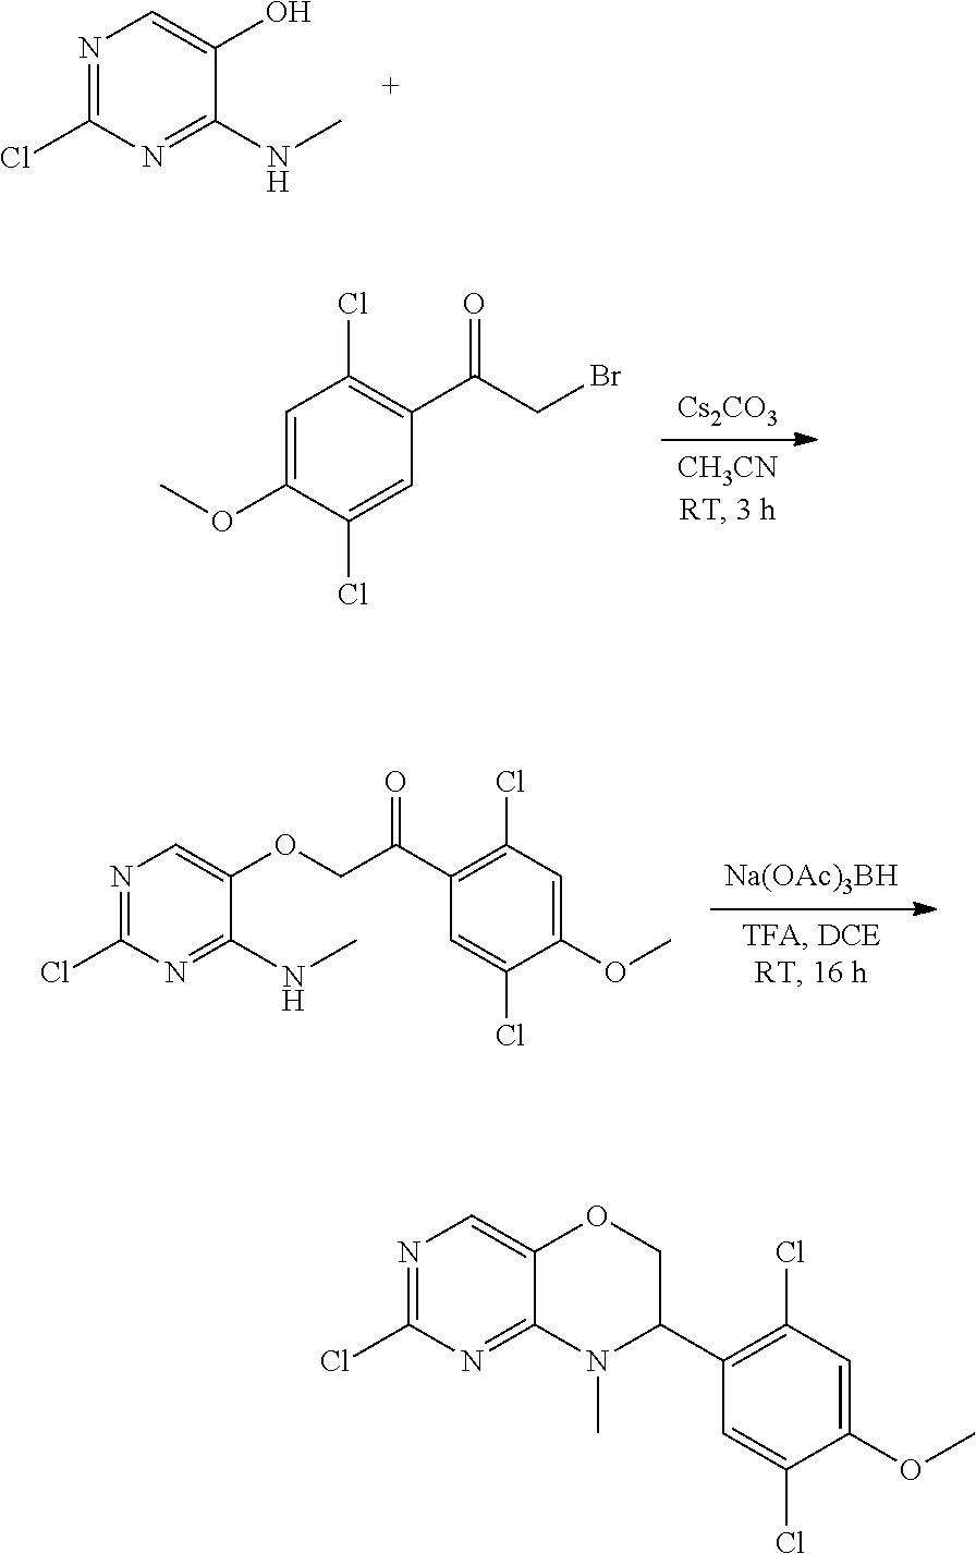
N1=C(Cl)N=C(NC)C(O)=C1.[Cs2CO3].C1=C(OC)C(Cl)=CC(C(CBr)=O)=C1Cl.[Na(OAc)3BH].N1=C(Cl)N=C(NC)C(OCC(C2=C(Cl)C=C(OC)C(Cl)=C2)=O)=C1.N1=C(Cl)N=C2C(=C1)OCC(C1=C(Cl)C=C(OC)C(Cl)=C1)N2C
